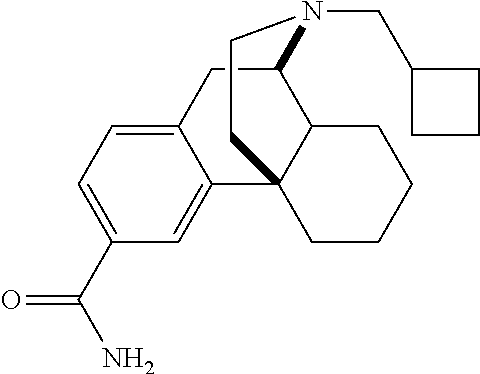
C1=C2C(=CC(C(N)=O)=C1)C13C(C(C2)N(CC2CCC2)CC1)CCCC3
